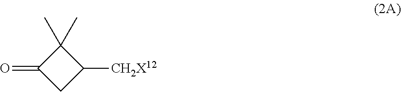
C1(=O)CC([CH2X12])C1(C)C
